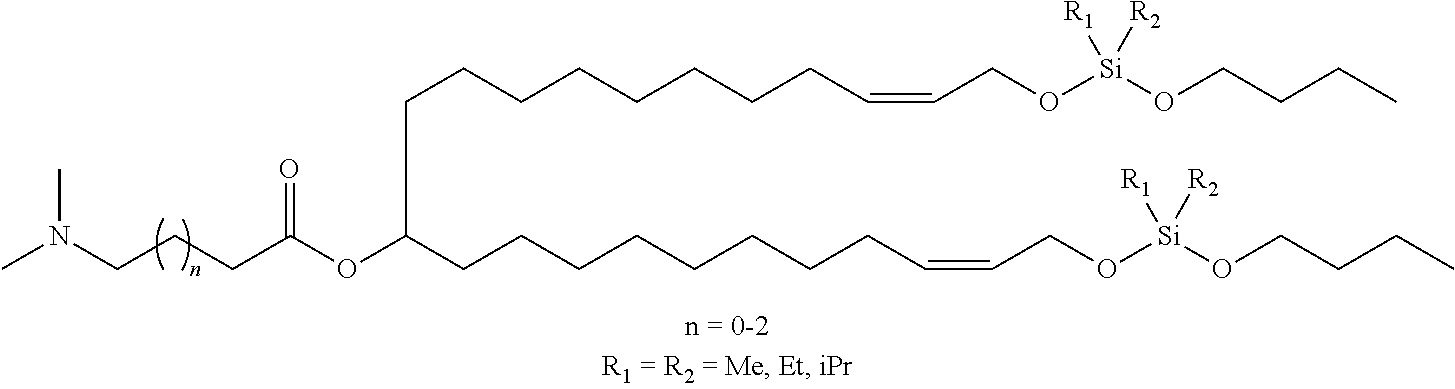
CN(CCCC(OC(CCCCCCCCC=CCO[Si](OCCCC)([R1])[R2])CCCCCCCCC=CCO[Si](OCCCC)([R1])[R2])=O)C
